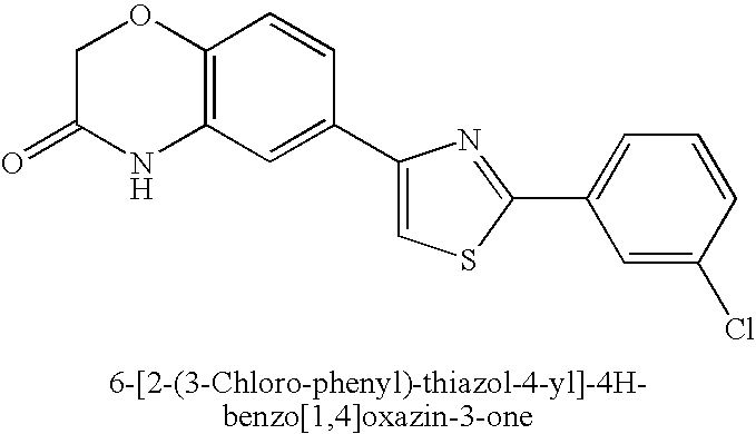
C1C(=O)NC2=C(O1)C=CC(C1=CSC(C3=CC=CC(Cl)=C3)=N1)=C2
